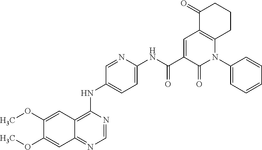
C1(OC)=CC2=C(NC3=CC=C(NC(C4=CC5=C(N(C6=CC=CC=C6)C4=O)CCCC5=O)=O)N=C3)N=CN=C2C=C1OC
